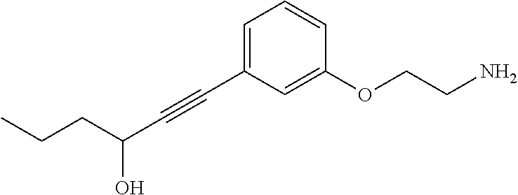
C1=C(C#CC(O)CCC)C=C(OCCN)C=C1
